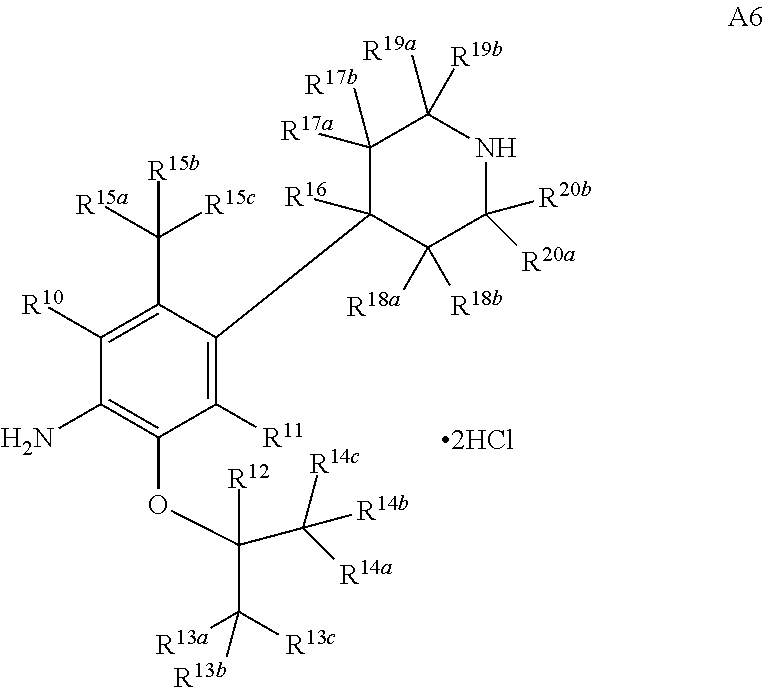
C1(C([R15a])([R15c])[R15b])=C([R10])C(N)=C(OC(C([R14c])([R14a])[R14b])([R12])C([R13a])([R13c])[R13b])C([R11])=C1C1([R16])C([R17a])([R17b])C([R19a])([R19b])NC([R20b])([R20a])C1([R18a])[R18b]
